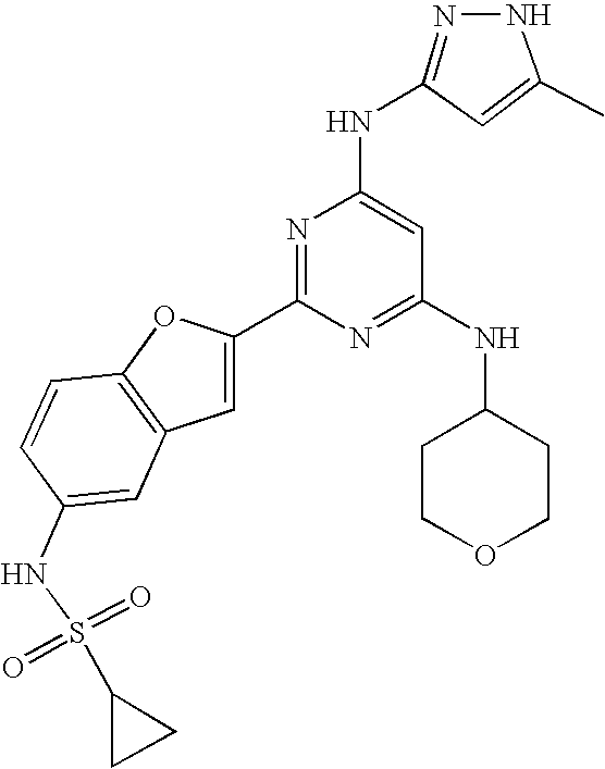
C1(C2=NC(NC3=NNC(C)=C3)=CC(NC3CCOCC3)=N2)=CC2=C(O1)C=CC(NS(=O)(=O)C1CC1)=C2
